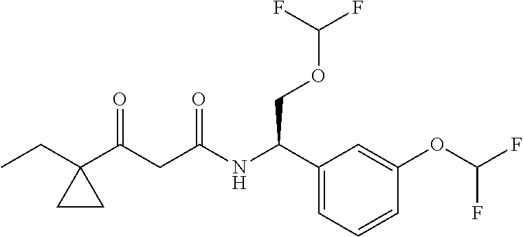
C1=CC=C(C(NC(CC(C2(CC)CC2)=O)=O)COC(F)F)C=C1OC(F)F
